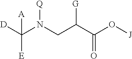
[D]C(N(CC([G])C(=O)O[J])[Q])([E])[A]
